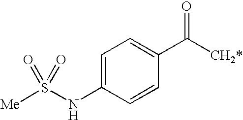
C1=C(NS([Me])(=O)=O)C=CC(C([CH2*])=O)=C1
